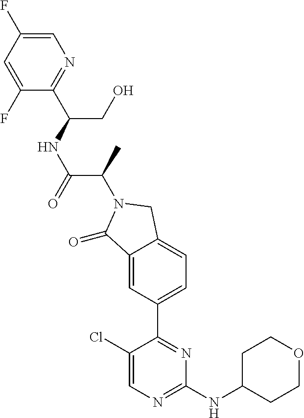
C1(=O)C2=CC(C3=NC(NC4CCOCC4)=NC=C3Cl)=CC=C2CN1C(C(NC(C1=NC=C(F)C=C1F)CO)=O)C
